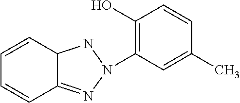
C1=CC2C(=NN(C3=C(O)C=CC(C)=C3)N2)C=C1
